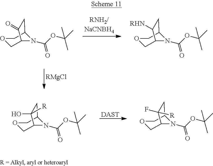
[RMgCl].O1CC2N(C(OC(C)(C)C)=O)C(C1)CC2=O.O1CC2N(C(OC(C)(C)C)=O)C(C1)CC2[RHN].[DAST].O1CC2N(C(OC(C)(C)C)=O)C(C1)CC2(O)[R].O1CC2N(C(OC(C)(C)C)=O)C(C1)CC2(F)[R]
